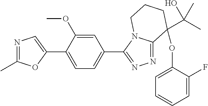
N1=C(C)OC(C2=CC=C(C3=NN=C4N3CCCC4(OC3=CC=CC=C3F)C(O)(C)C)C=C2OC)=C1
